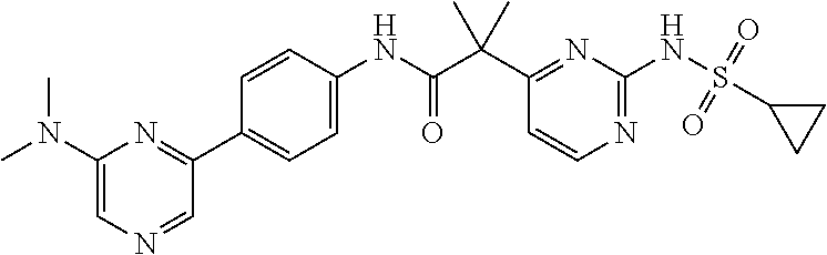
C1(C(C(NC2=CC=C(C3=NC(N(C)C)=CN=C3)C=C2)=O)(C)C)=NC(NS(=O)(=O)C2CC2)=NC=C1
